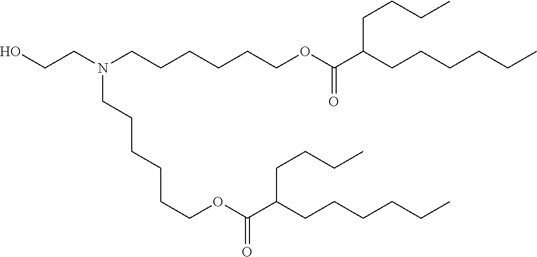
C(N(CCCCCCOC(C(CCCCCC)CCCC)=O)CCCCCCOC(C(CCCCCC)CCCC)=O)CO
